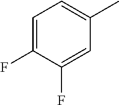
C1=C(F)C(F)=CC(C)=C1
